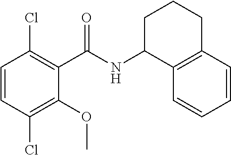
C1(OC)=C(Cl)C=CC(Cl)=C1C(NC1C2=C(CCC1)C=CC=C2)=O
